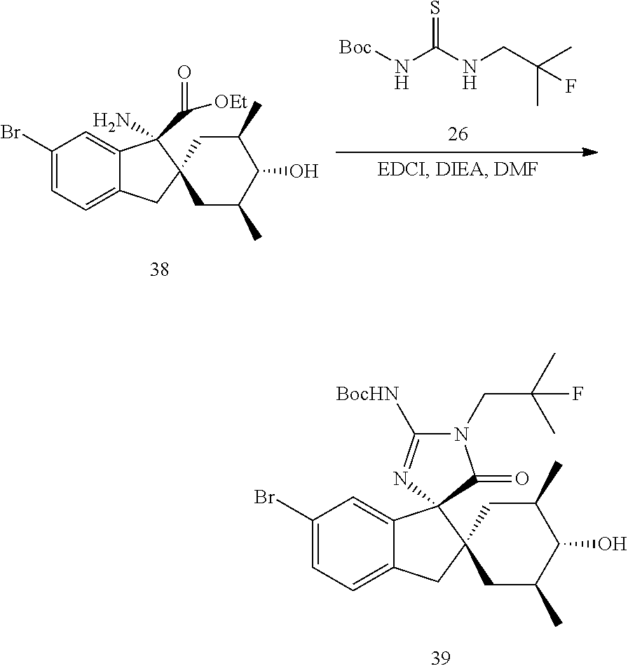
C1(Br)=CC=C2C(=C1)C(N)(C([OEt])=O)C1(C2)CC(C)C(O)C(C)C1.N(C(NCC(C)(C)F)=S)[Boc].C1(Br)=CC=C2C(=C1)C1(C3(C2)CC(C)C(O)C(C)C3)N=C([BocHN])N(CC(C)(C)F)C1=O
